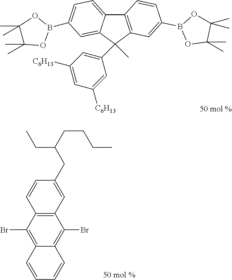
C12=C(C(C3=CC([C6H13])=CC([C6H13])=C3)(C)C3=CC(B4OC(C)(C)C(C)(C)O4)=CC=C13)C=C(B1OC(C)(C)C(C)(C)O1)C=C2.C12=C(C(Br)=C3C(=C1Br)C=CC=C3)C=CC(CC(CCCC)CC)=C2
